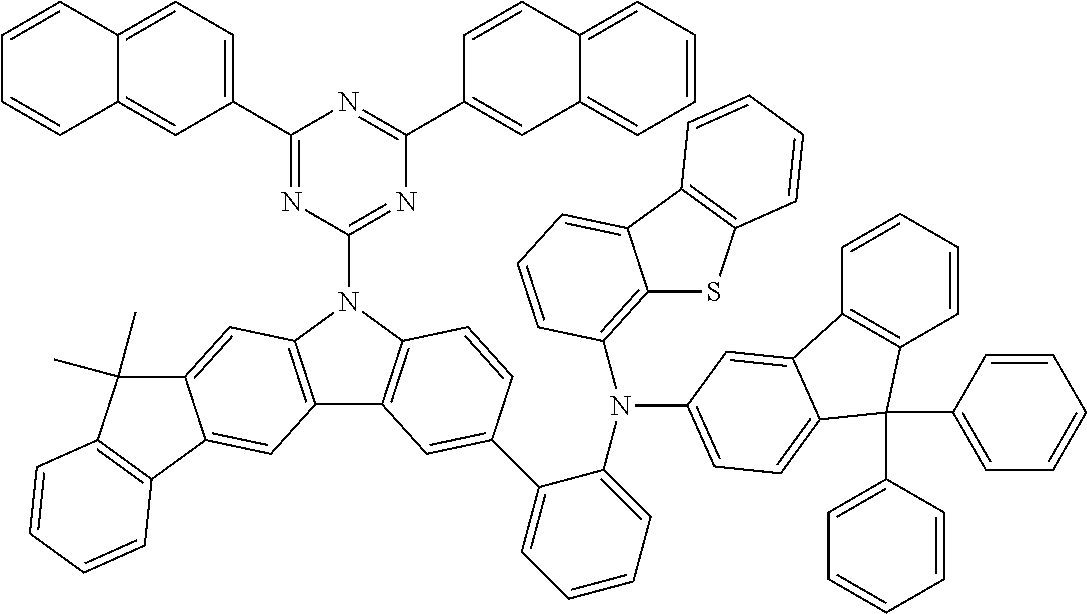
C1(C2=CC=C3C(=C2)C=CC=C3)=NC(N2C3=C(C4=C2C=C2C(=C4)C4=C(C2(C)C)C=CC=C4)C=C(C2=CC=CC=C2N(C2=C4SC5=C(C4=CC=C2)C=CC=C5)C2=CC=C4C(=C2)C2=C(C=CC=C2)C4(C2=CC=CC=C2)C2=CC=CC=C2)C=C3)=NC(C2=CC3=CC=CC=C3C=C2)=N1
